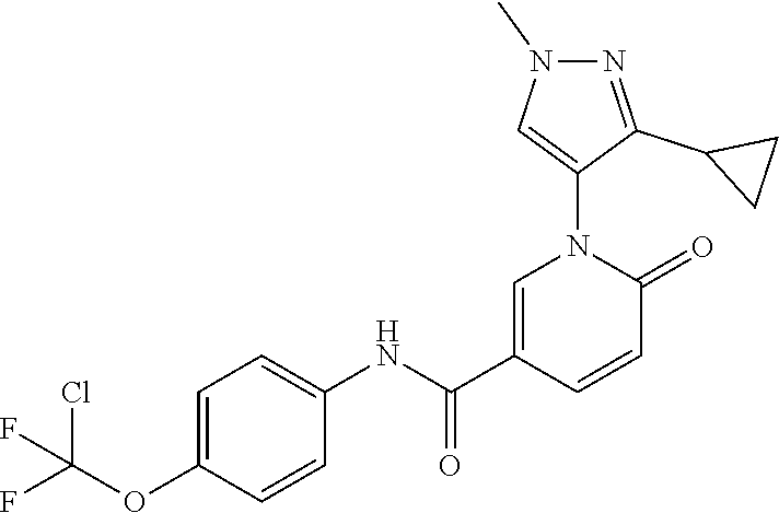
C1=C(C(NC2=CC=C(OC(F)(Cl)F)C=C2)=O)C=CC(=O)N1C1=CN(C)N=C1C1CC1
